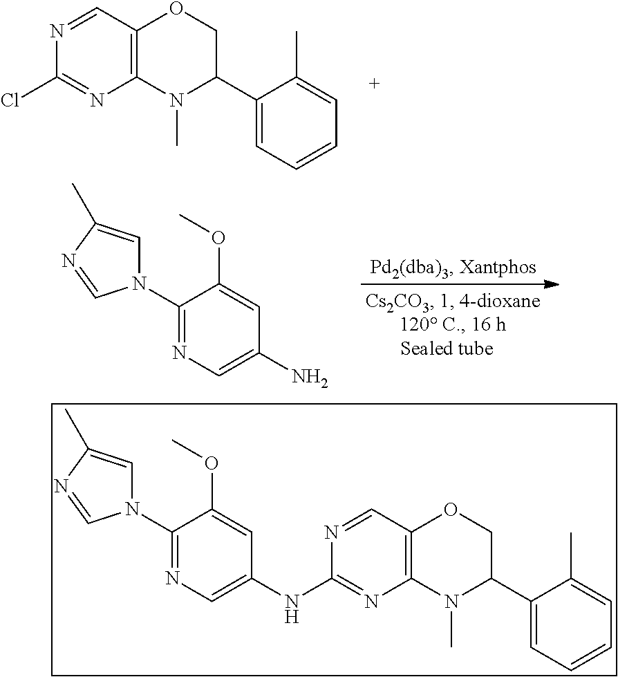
N1=CC2=C(N=C1Cl)N(C)C(C1=CC=CC=C1C)CO2.C1(N2C=C(C)N=C2)=NC=C(N)C=C1OC.N1=CC2=C(N=C1NC1=CN=C(N3C=C(C)N=C3)C(OC)=C1)N(C)C(C1=CC=CC=C1C)CO2
